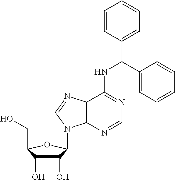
C1=CC(C(C2=CC=CC=C2)NC2=NC=NC3=C2N=CN3C2C(O)C(O)C(CO)O2)=CC=C1
